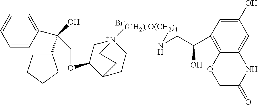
[Br-].C(OC1C[N+]2([(CH2)4O(CH2)4]NCC(C3=C4C(=CC(O)=C3)NC(=O)CO4)O)CCC1CC2)C(C1=CC=CC=C1)(O)C1CCCC1
